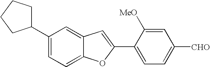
C1(C2=CC=C3C(=C2)C=C(C2=CC=C([CHO])C=C2[MeO])O3)CCCC1
